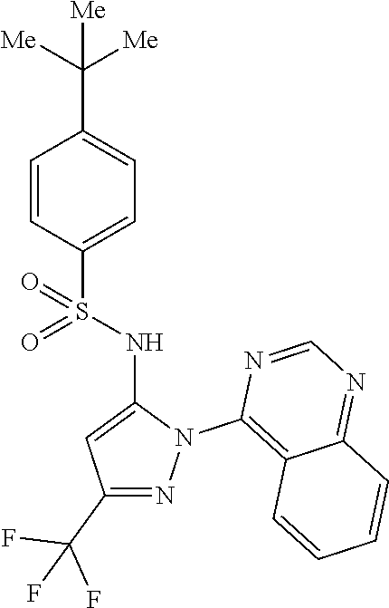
C1=CC(S(NC2=CC(C(F)(F)F)=NN2C2=C3C(=NC=N2)C=CC=C3)(=O)=O)=CC=C1C([Me])([Me])[Me]
